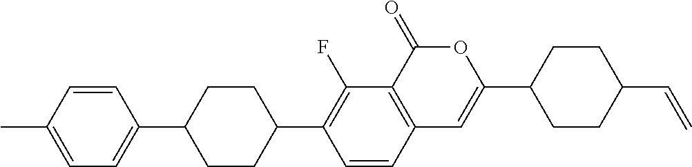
C12=C(C(=O)OC(C3CCC(C=C)CC3)=C1)C(F)=C(C1CCC(C3=CC=C(C)C=C3)CC1)C=C2
